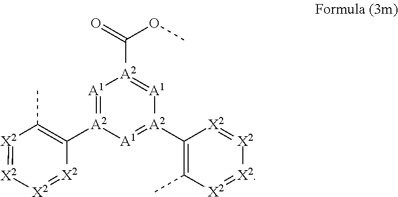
[A1]1=[A2](C2=C(C)[X2]=[X2][X2]=[X2]2)[A1]=[A2](C2=C(C)[X2]=[X2][X2]=[X2]2)[A1]=[A2]1C(OC)=O
